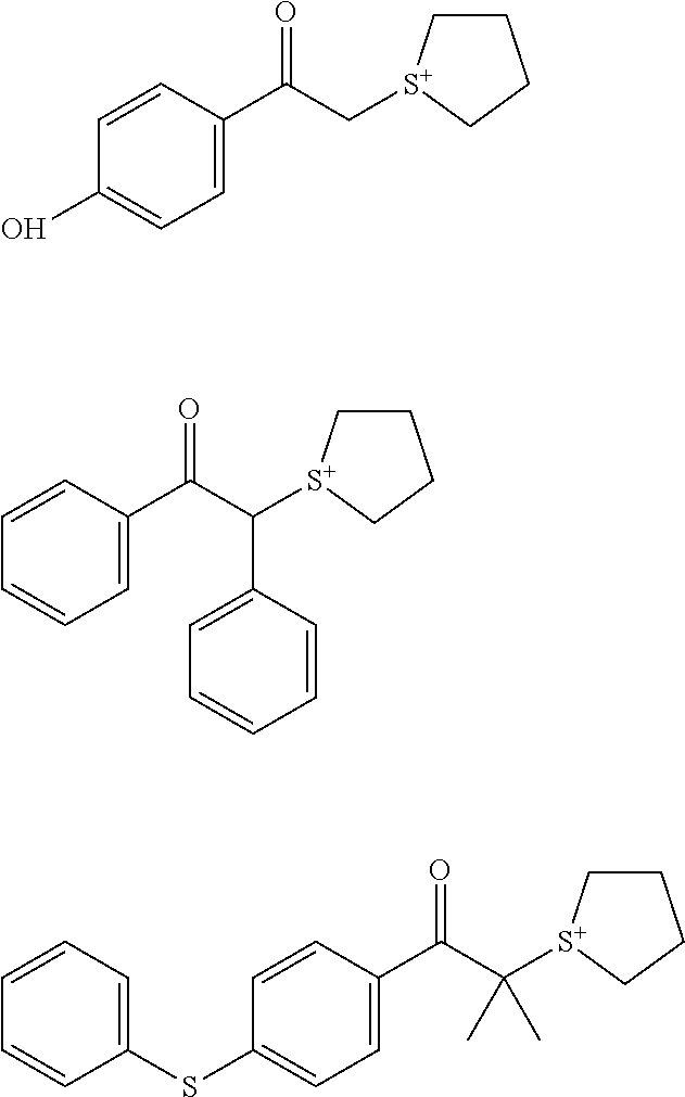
C1=CC(C(C[S+]2CCCC2)=O)=CC=C1O.C1=CC(C(C([S+]2CCCC2)C2=CC=CC=C2)=O)=CC=C1.C1=CC(C(C([S+]2CCCC2)(C)C)=O)=CC=C1SC1=CC=CC=C1
